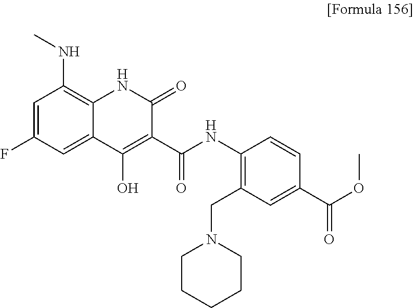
CNC1=C2C(=CC(F)=C1)C(O)=C(C(NC1=C(CN3CCCCC3)C=C(C(OC)=O)C=C1)=O)C(=O)N2
